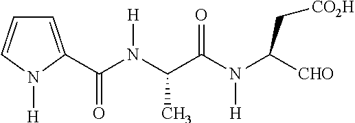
C1=C(C(N(C(C(N(C([CHO])C[CO2H])[H])=O)C)[H])=O)N([H])C=C1
